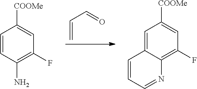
C=CC=O.C1=CC(N)=C(F)C=C1[COOMe].C1=C2C(=C(F)C=C1[COOMe])N=CC=C2
